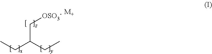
C(C(CC)CC)[OSO3-].[M+]
